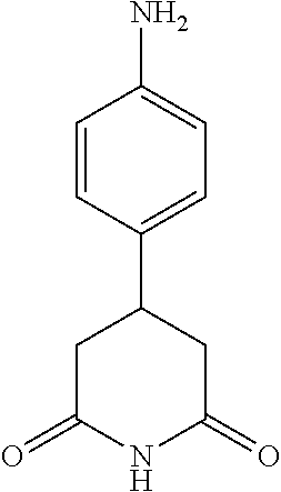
C1=CC(C2CC(=O)NC(=O)C2)=CC=C1N
